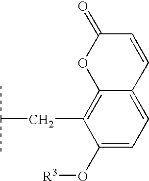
C1(O[R3])=CC=C2C(=C1CC(C)C)OC(=O)C=C2
